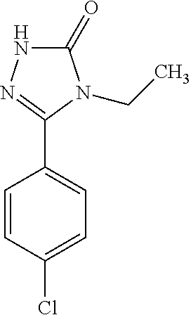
C1=CC(Cl)=CC=C1C1=NNC(=O)N1CC
